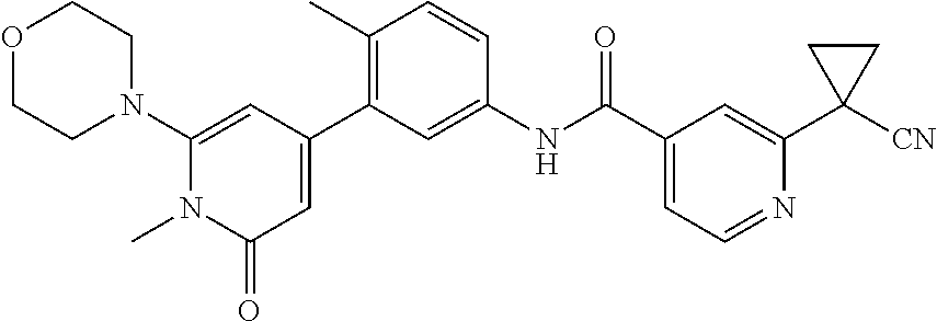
O1CCN(C2=CC(C3=C(C)C=CC(NC(C4=CC=NC(C5([CN])CC5)=C4)=O)=C3)=CC(=O)N2C)CC1
